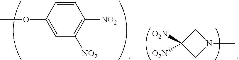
C1=CC(OC)=CC([NO2])=C1[NO2].CN1CC([O2N])([O2N])C1
